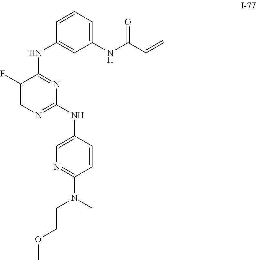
FC1=CN=C(NC2=CN=C(N(CCOC)C)C=C2)N=C1NC1=CC(NC(C=C)=O)=CC=C1
